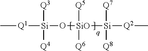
[Q1]([Si](O[SiO]([Si]([Q2]C)([Q8])[Q7])([Q6])[Q5])([Q4])[Q3])C
